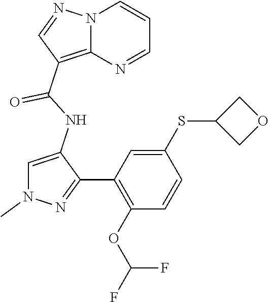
FC(OC1=C(C2=NN(C)C=C2NC(C2=C3N(N=C2)C=CC=N3)=O)C=C(SC2COC2)C=C1)F
